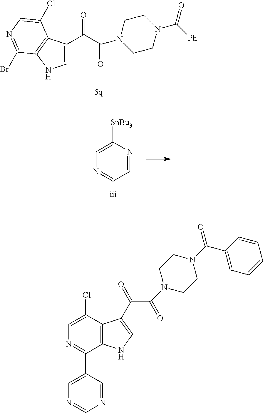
C1=C(C(C(N2CCN(C([Ph])=O)CC2)=O)=O)C2=C(N1)C(Br)=NC=C2Cl.N1=CC=NC([SnBu3])=C1.C1(C2=CN=CN=C2)=NC=C(Cl)C2=C1NC=C2C(=O)C(=O)N1CCN(C(=O)C2=CC=CC=C2)CC1
